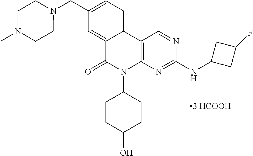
C12=C(N=C(NC3CC(F)C3)N=C1)N(C1CCC(O)CC1)C(=O)C1=CC(CN3CCN(C)CC3)=CC=C21
